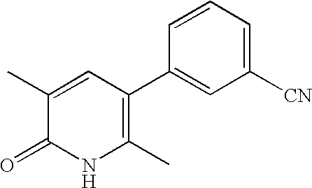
C1(C)=CC(C2=CC([CN])=CC=C2)=C(C)NC1=O
